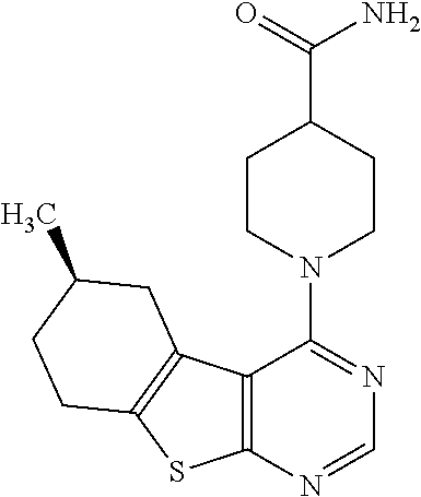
C12=C(C3=C(S1)CCC(C)C3)C(N1CCC(C(=O)N)CC1)=NC=N2
